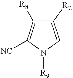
C1=C([R7])C([R8])=C([NC])N1[R9]
